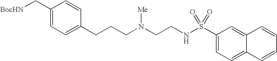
C1(C[BocHN])=CC=C(CCCN(CCNS(C2=CC=C3C(=C2)C=CC=C3)(=O)=O)[Me])C=C1
